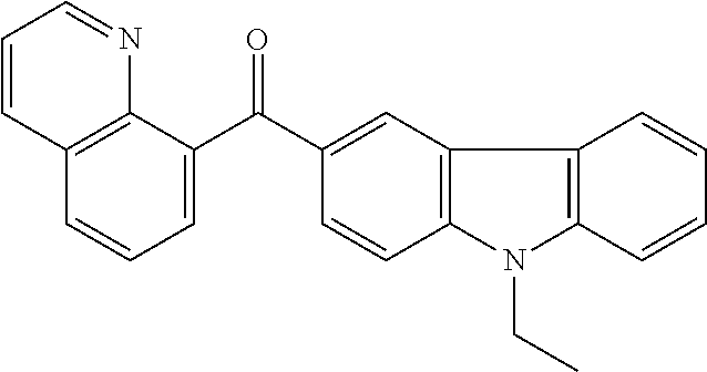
C1=CC=C(C(=O)C2=CC3=C(C=C2)N(CC)C2=C3C=CC=C2)C2=C1C=CC=N2
